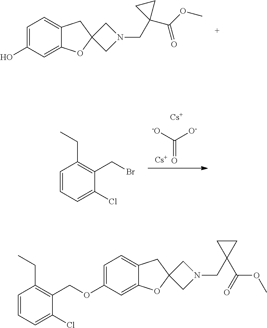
C1=C(O)C=C2C(=C1)CC1(O2)CN(CC2(C(OC)=O)CC2)C1.[-O]C([O-])=O.[Cs].[Cs].C1=CC=C(Cl)C(CBr)=C1CC.C1=C(OCC2=C(CC)C=CC=C2Cl)C=C2C(=C1)CC1(O2)CN(CC2(C(OC)=O)CC2)C1
